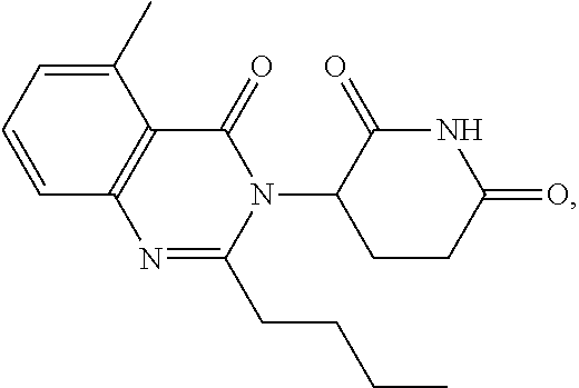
C1=CC=C(C)C2=C1N=C(CCCC)N(C1CCC(=O)NC1=O)C2=O
